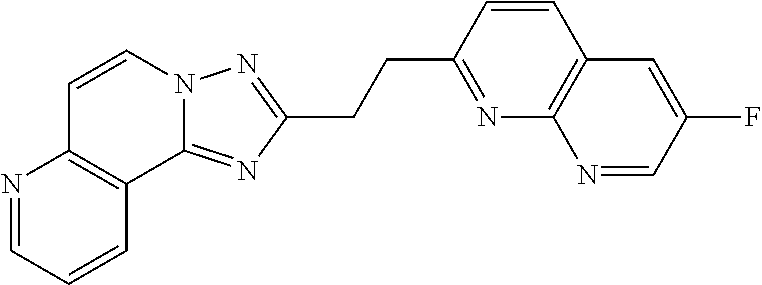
N1=CC=CC2=C1C=CN1C2=NC(CCC2=NC3=C(C=C2)C=C(F)C=N3)=N1
